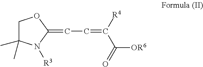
C1C(C)(C)N([R3])C(=CC=C(C(=O)[OR6])[R4])O1
